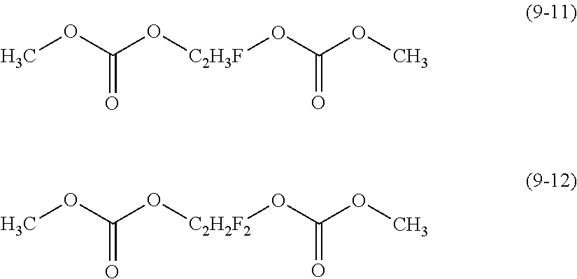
COC(O[C2H3F]OC(OC)=O)=O.COC(O[C2H2F2]OC(OC)=O)=O
